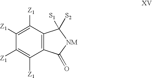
C1([Z1])=C([Z1])C2=C(C([Z1])=C1[Z1])C(=O)[NM]C2([S2])[S1]
